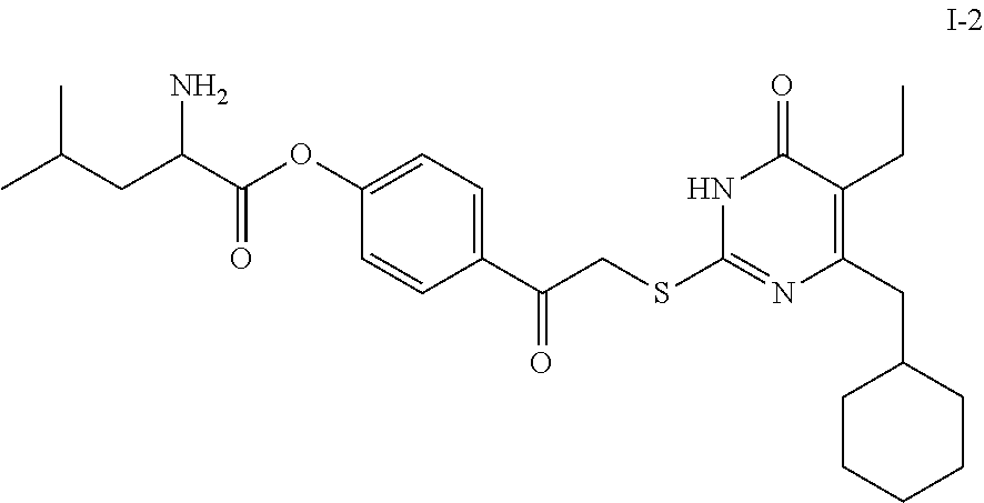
C(C1=C(CC)C(=O)NC(SCC(C2=CC=C(OC(=O)C(CC(C)C)N)C=C2)=O)=N1)C1CCCCC1
